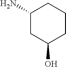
C1(N)CC(O)CCC1
